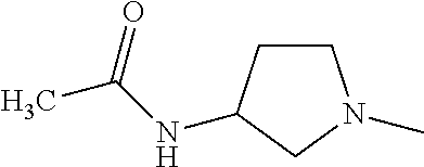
C1CC(NC(C)=O)CN1C
